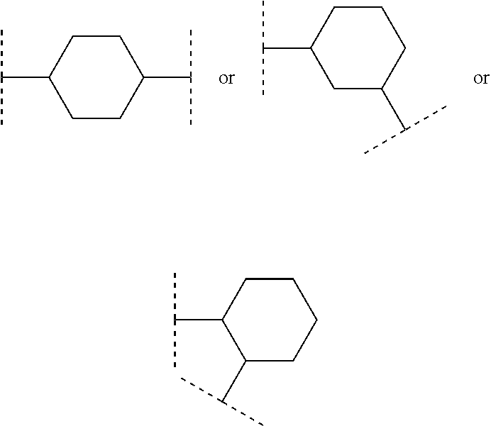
C1CC(C(C)C)CCC1C(C)C.C1C(C(C)C)CCCC1C(C)C.C1CCC(C(C)C)C(C(C)C)C1
